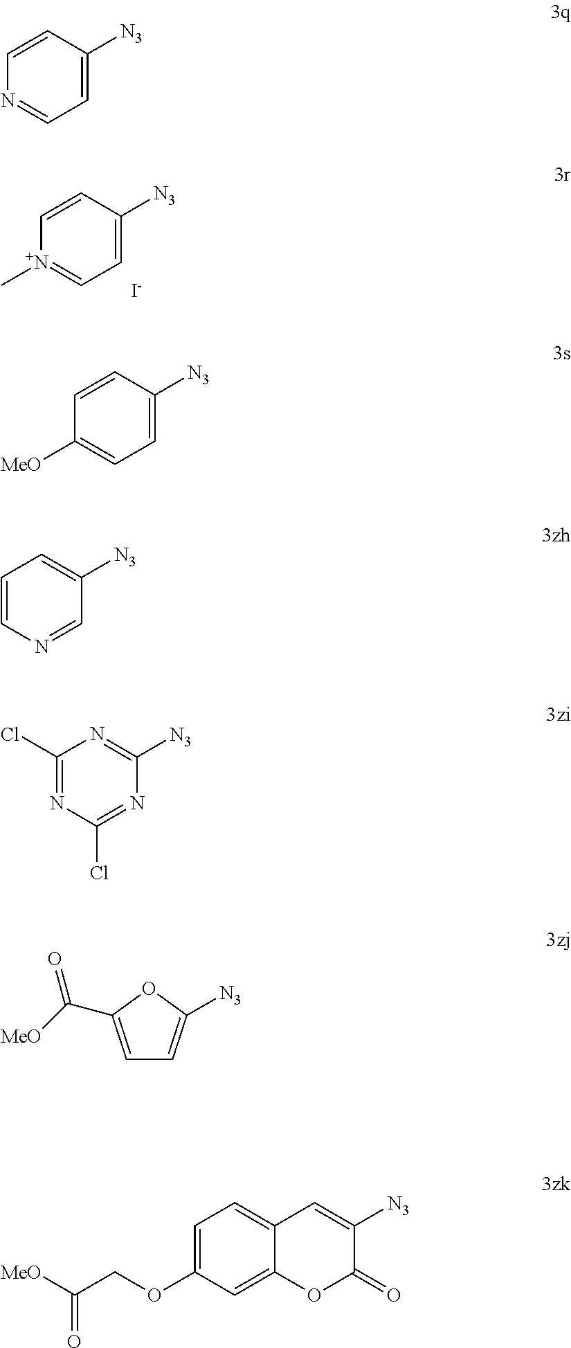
C1=CN=CC=C1[N3].C1=C[N+](C)=CC=C1[N3].[I-].C1=CC([MeO])=CC=C1[N3].C1=CN=CC([N3])=C1.C1(Cl)=NC(Cl)=NC([N3])=N1.C1=C(C([MeO])=O)OC([N3])=C1.C1=C(OCC([MeO])=O)C=C2C(=C1)C=C([N3])C(=O)O2
